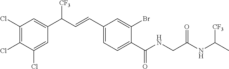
C1(Cl)=C(Cl)C=C(C(C=CC2=CC=C(C(NCC(NC([CF3])C)=O)=O)C(Br)=C2)[CF3])C=C1Cl
